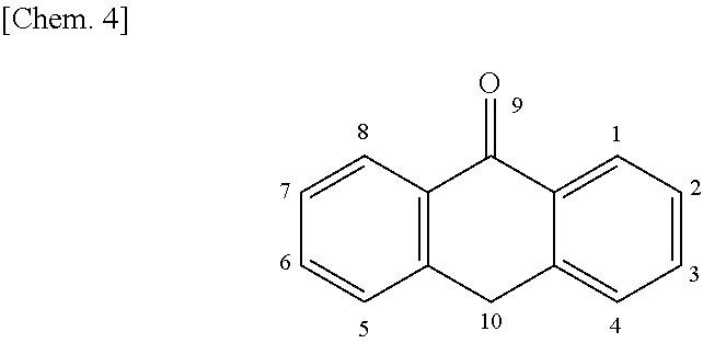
C1=CC2=C(C=C1)CC1=CC=CC=C1C2=O
